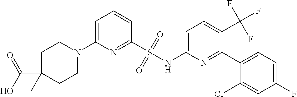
C1=C(N2CCC(C(O)=O)(C)CC2)N=C(S(NC2=CC=C(C(F)(F)F)C(C3=CC=C(F)C=C3Cl)=N2)(=O)=O)C=C1
